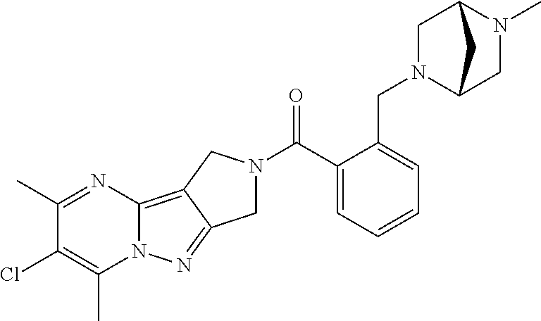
C1(C)=NC2=C3C(=NN2C(C)=C1Cl)CN(C(C1=CC=CC=C1CN1C2CN(C)C(C1)C2)=O)C3
